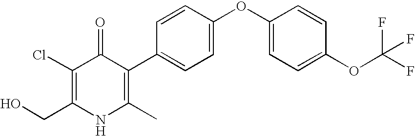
C1=C(OC2=CC=C(OC(F)(F)F)C=C2)C=CC(C2=C(C)NC(CO)=C(Cl)C2=O)=C1
